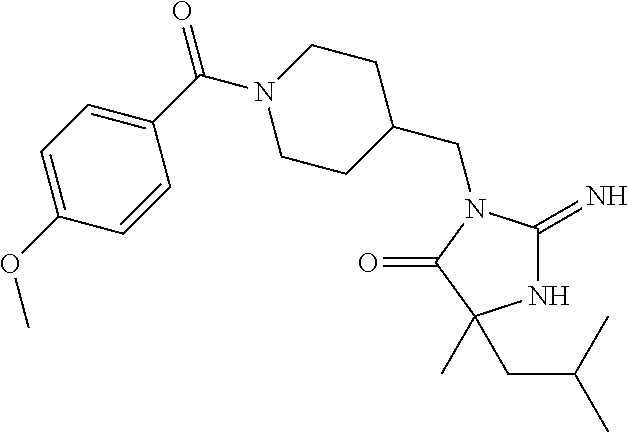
C1(OC)=CC=C(C(N2CCC(CN3C(=N)NC(C)(CC(C)C)C3=O)CC2)=O)C=C1
